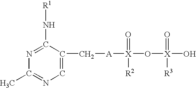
C1=C(C[A][X](O[X](O)(=O)[R3])(=O)[R2])C(N[R1])=NC(C)=N1
